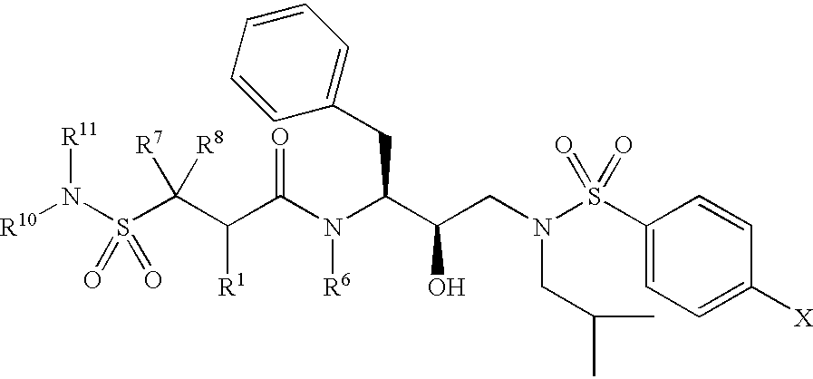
[R10]N(S(C(C(C(N(C(C(O)CN(CC(C)C)S(=O)(C1=CC=C([X])C=C1)=O)CC1=CC=CC=C1)[R6])=O)[R1])([R7])[R8])(=O)=O)[R11]
